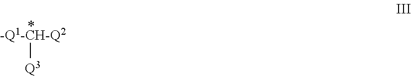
[-Q1-CH-Q2][Q3]
